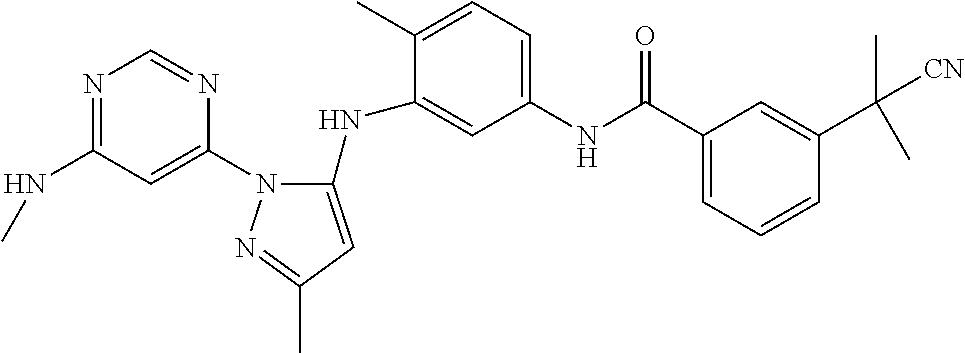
N1=C(NC)C=C(N2C(NC3=CC(NC(C4=CC=CC(C(C)([CN])C)=C4)=O)=CC=C3C)=CC(C)=N2)N=C1
